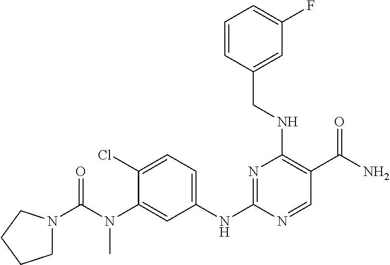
C1(N(C(=O)N2CCCC2)C)=CC(NC2=NC(NCC3=CC(F)=CC=C3)=C(C(N)=O)C=N2)=CC=C1Cl
